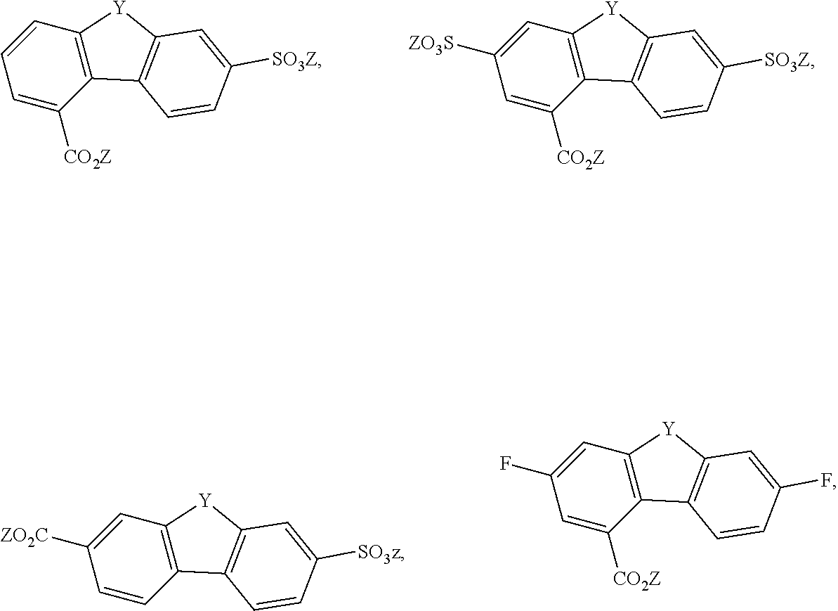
C1=CC=C([CO2Z])C2=C1[Y]C1=C2C=CC([SO3Z])=C1.C1=C([ZO3S])C=C([CO2Z])C2=C1[Y]C1=C2C=CC([SO3Z])=C1.C1=C([ZO2C])C=CC2=C1[Y]C1=C2C=CC([SO3z])=C1.C1=C(F)C=C([CO2Z])C2=C1[Y]C1=C2C=CC(F)=C1
